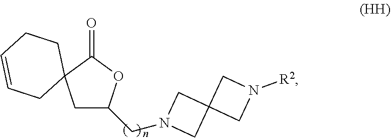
C1C(CN2CC3(C2)CN([R2])C3)OC(=O)C12CCC=CC2
